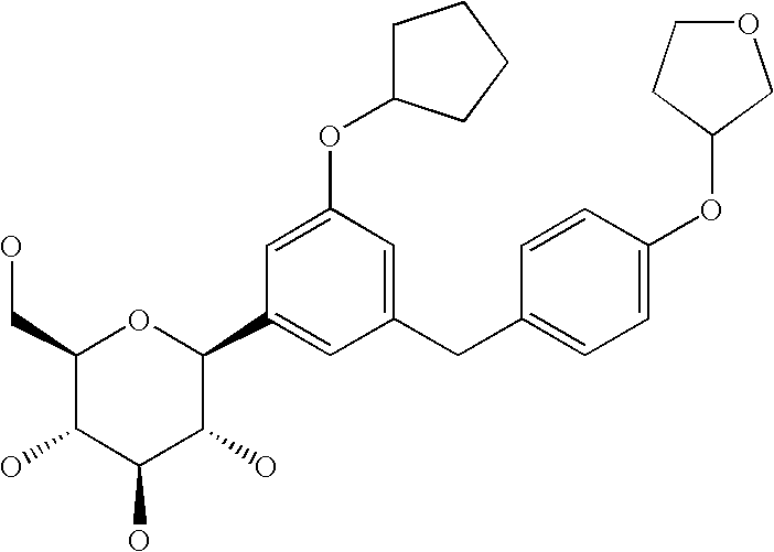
C1(CC2=CC=C(OC3CCOC3)C=C2)=CC(OC2CCCC2)=CC(C2OC(CO)C(O)C(O)C2O)=C1
